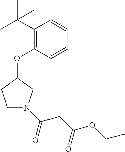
C1(C(C)(C)C)=C(OC2CCN(C(=O)CC(OCC)=O)C2)C=CC=C1
